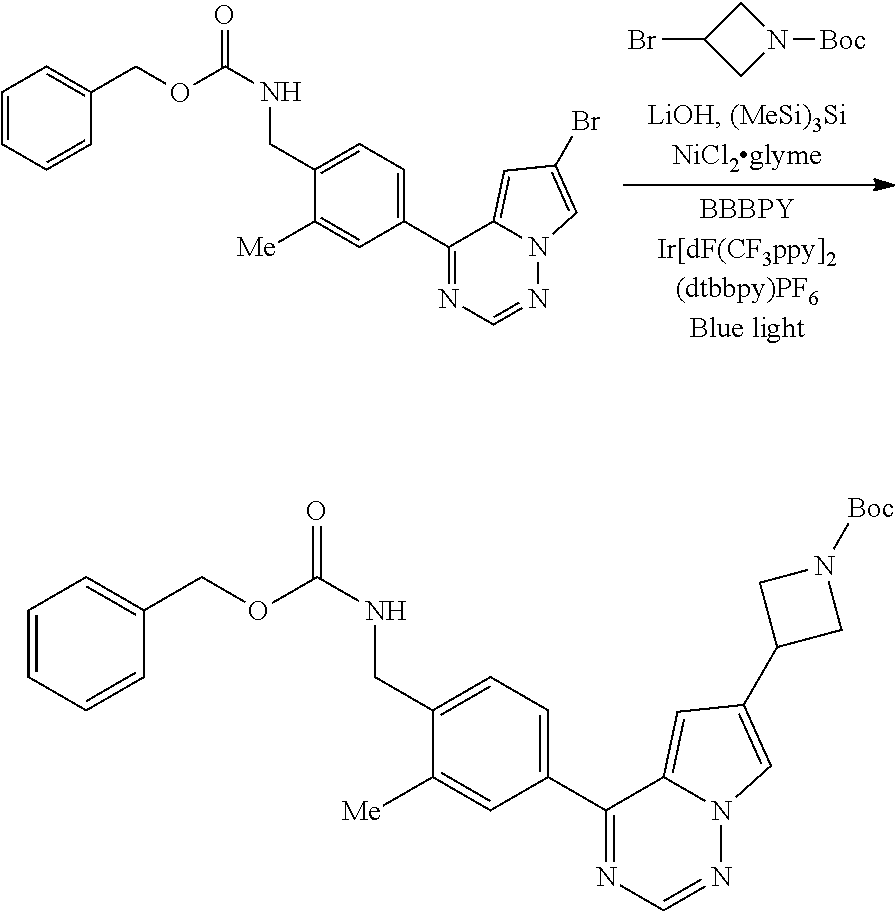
C1(C2=NC=NN3C2=CC(C2CN([Boc])C2)=C3)=CC=C(CNC(OCC2=CC=CC=C2)=O)C([Me])=C1.C1(C2=NC=NN3C2=CC(Br)=C3)=CC=C(CNC(OCC2=CC=CC=C2)=O)C([Me])=C1.BrC1CN([Boc])C1
